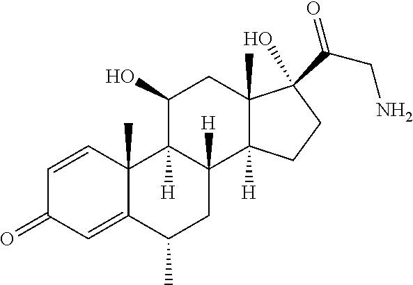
C1=CC2(C)C(=CC1=O)C(C)CC1([H])C2([H])C(O)CC2(C)C1([H])CCC2(O)C(CN)=O
